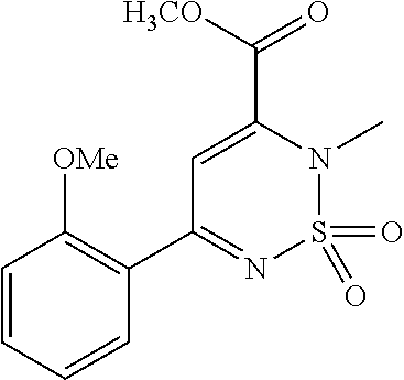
C(C1=CC(C2=C([OMe])C=CC=C2)=NS(=O)(=O)N1C)([H3CO])=O
